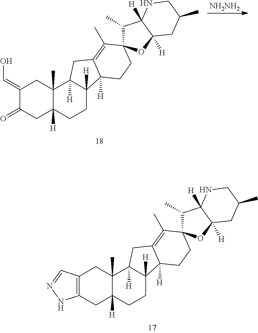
C1(=CO)C(=O)CC2([H])C(C)(C1)C1([H])C([H])(CC2)C2([H])C(=C(C)C3(CC2)C(C)C2([H])C([H])(O3)CC(C)CN2)C1.[NH2NH2].C12=C(CC3([H])C(C)(C1)C1([H])C([H])(CC3)C3([H])C(=C(C)C4(CC3)C(C)C3([H])C([H])(O4)CC(C)CN3)C1)NN=C2
